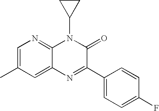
C1=C(C)C=C2C(=N1)N(C1CC1)C(=O)C(C1=CC=C(F)C=C1)=N2
